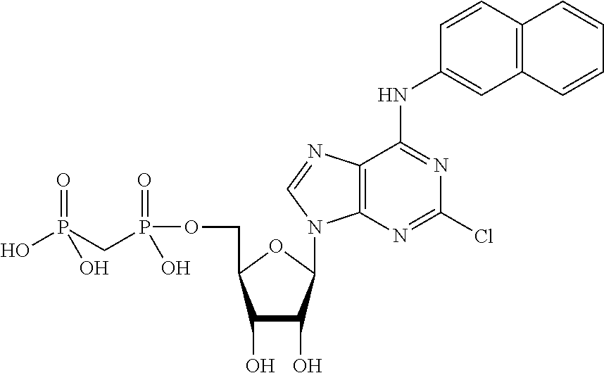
C1(O)C(O)C(N2C3=C(C(NC4=CC5=C(C=C4)C=CC=C5)=NC(Cl)=N3)N=C2)OC1COP(CP(=O)(O)O)(=O)O
